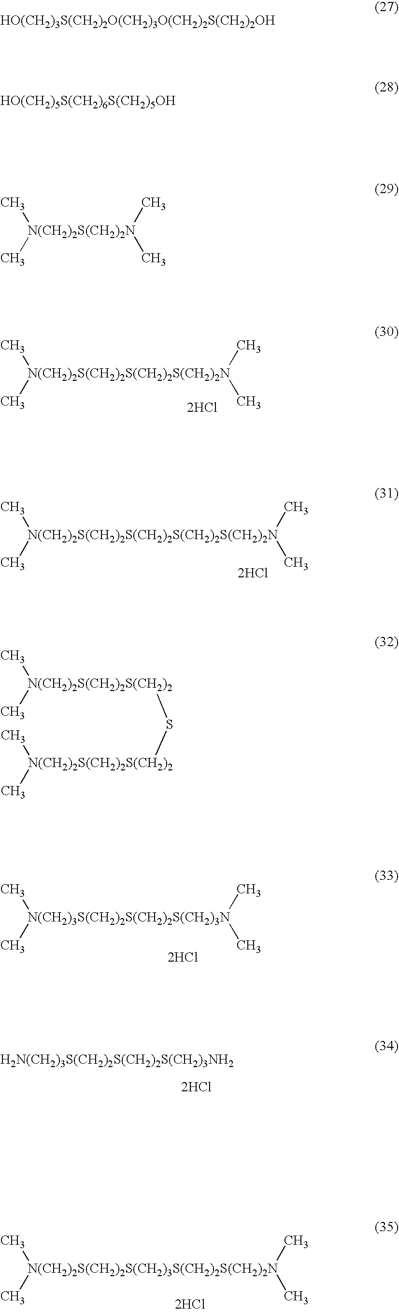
[N(CH2)3S(CH2)2S(CH2)2S(CH2)3N](C)(C)(C)C.[2HCl].[H2N(CH2)3S(CH2)2S(CH2)2S(CH2)3NH2].[2HCl].[N(CH2)2S(CH2)2S(CH2)3S(CH2)2S(CH2)2N](C)(C)(C)C.[2HCl].[N(CH2)2S(CH2)2S(CH2)2S(CH2)2N](C)(C)(C)C.[2HCl].[N(CH2)2S(CH2)2S(CH2)2S(CH2)2S(CH2)2N](C)(C)(C)C.[2HCl].[N(CH2)2S(CH2)2N](C)(C)(C)C.[N(CH2)2S(CH2)2S(CH2)2](C)(C)S[N(CH2)2S(CH2)2S(CH2)2](C)C.[HO(CH2)3S(CH2)2O(CH2)3O(CH2)2S(CH2)2OH].[HO(CH2)5S(CH2)6S(CH2)5OH]
